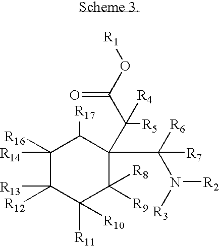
C1([R16])([R14])C([R13])([R12])C([R11])([R10])C([R8])([R9])C(C([R6])(N([R3])[R2])[R7])(C(C(O[R1])=O)([R5])[R4])C1[R17]
